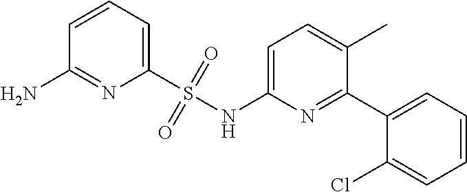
C1=C(NS(C2=CC=CC(N)=N2)(=O)=O)N=C(C2=CC=CC=C2Cl)C(C)=C1
